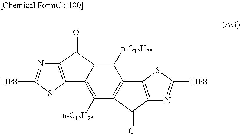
C12=C(SC([TIPS])=N1)C1=C(C2=O)C([n-C12H25])=C2C(=C1[n-C12H25])C(=O)C1=C2SC([TIPS])=N1
